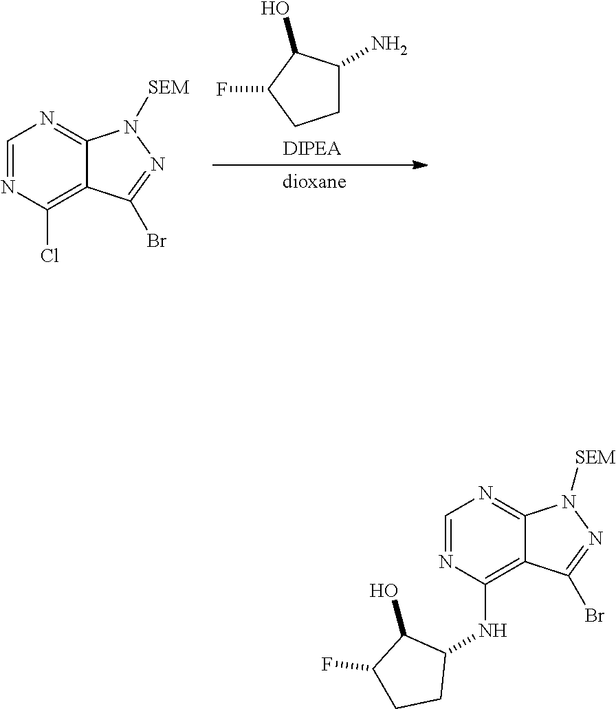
C1C(N)C(O)C(F)C1.C1=NC(Cl)=C2C(=N1)N([SEM])N=C2Br.C1=NC(NC2C(O)C(F)CC2)=C2C(=N1)N([SEM])N=C2Br
